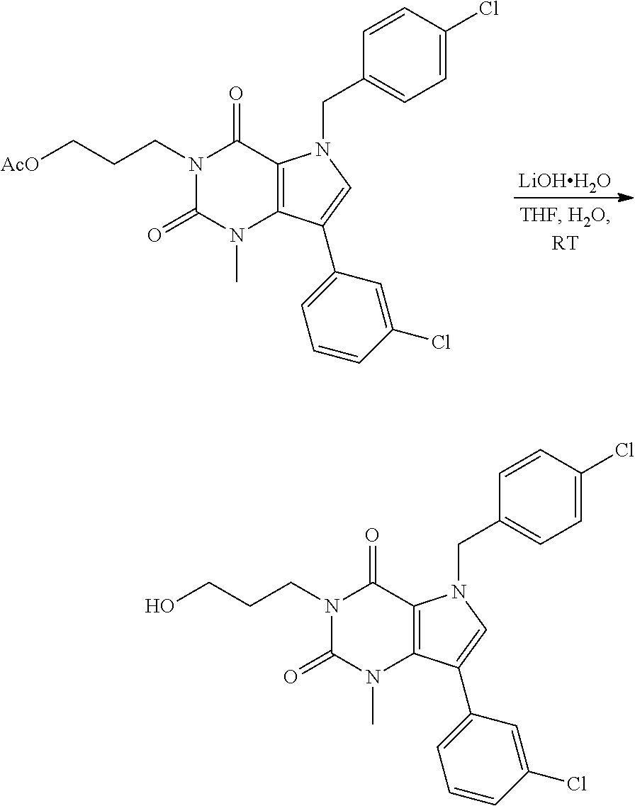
[LiOHH2O].N1(CCC[AcO])C(=O)N(C)C2=C(C1=O)N(CC1=CC=C(Cl)C=C1)C=C2C1=CC=CC(Cl)=C1.N1(CCCO)C(=O)N(C)C2=C(C1=O)N(CC1=CC=C(Cl)C=C1)C=C2C1=CC=CC(Cl)=C1
